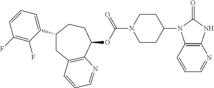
C1(C2=CC=CC(F)=C2F)CC2=C(C(OC(N3CCC(N4C5=C(N=CC=C5)NC4=O)CC3)=O)CC1)N=CC=C2
